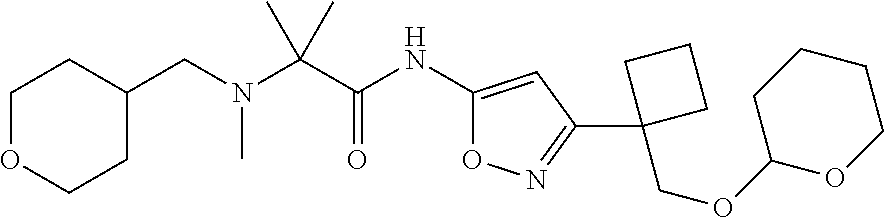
C1OCCC(CN(C(C(NC2=CC(C3(COC4OCCCC4)CCC3)=NO2)=O)(C)C)C)C1
